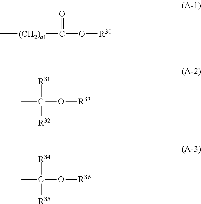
C[(CH2)a1]C(O[R30])=O.CC(O[R33])([R31])[R32].CC(O[R36])([R34])[R35]
